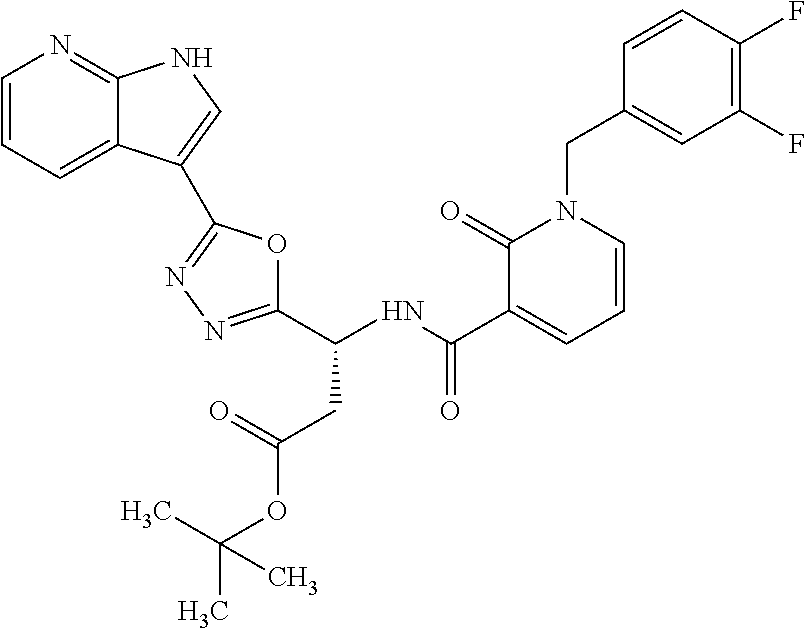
C1(C(NC(C2=CC=CN(CC3=CC(F)=C(F)C=C3)C2=O)=O)CC(OC(C)(C)C)=O)=NN=C(C2=CNC3=NC=CC=C32)O1
